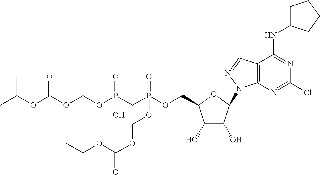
C1(O)C(O)C(N2C3=C(C=N2)C(NC2CCCC2)=NC(Cl)=N3)OC1COP(CP(OCOC(OC(C)C)=O)(=O)O)(=O)OCOC(=O)OC(C)C
